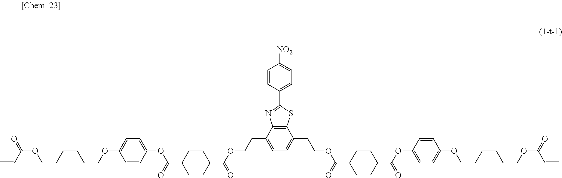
C=CC(OCCCCCCOC1=CC=C(OC(C2CCC(C(=O)OCCC3=CC=C(CCOC(C4CCC(C(OC5=CC=C(OCCCCCCOC(C=C)=O)C=C5)=O)CC4)=O)C4=C3N=C(C3=CC=C([NO2])C=C3)S4)CC2)=O)C=C1)=O
